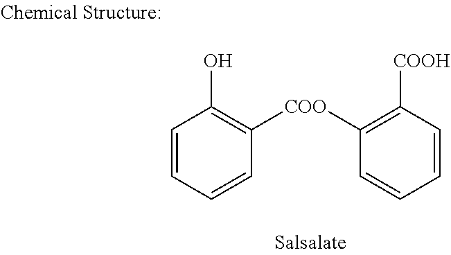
C1=CC=CC([COO]C2=C([COOH])C=CC=C2)=C1O
